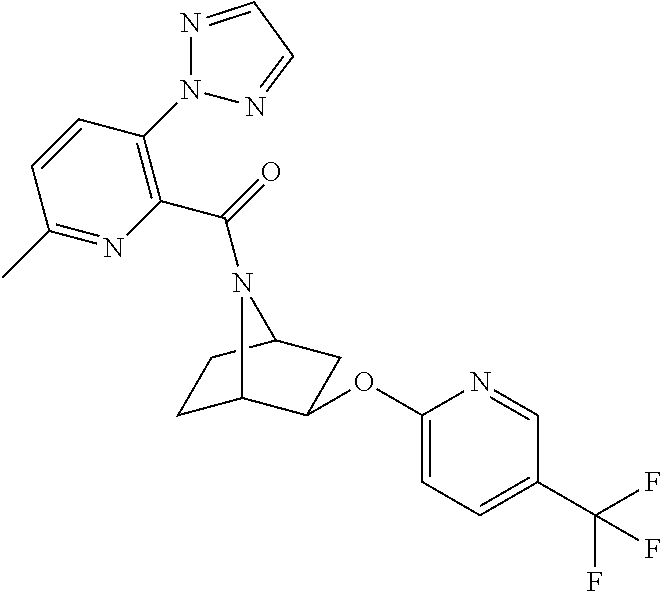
C1(C)=NC(C(=O)N2C3CCC2CC3OC2=CC=C(C(F)(F)F)C=N2)=C(N2N=CC=N2)C=C1
